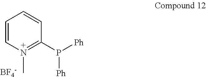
C1=CN(C)=C(P([Ph])[Ph])C=C1.[BF4-]
